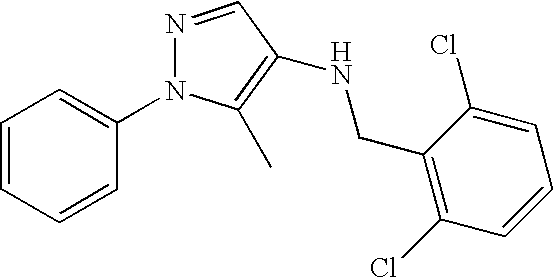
C1=CC=CC(N2N=CC(NCC3=C(Cl)C=CC=C3Cl)=C2C)=C1
